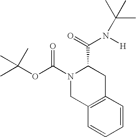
O(C(N1CC2=C(CC1C(N([H])C(C)(C)C)=O)C=CC=C2)=O)C(C)(C)C
